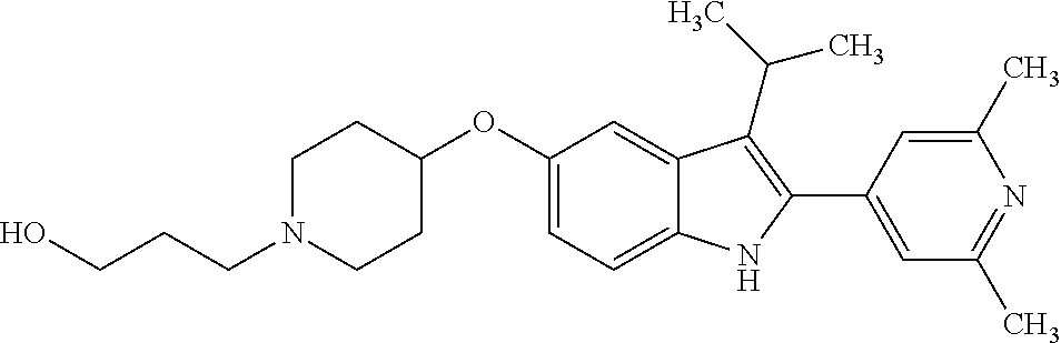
C1N(CCCO)CCC(OC2=CC=C3C(=C2)C(C(C)C)=C(C2=CC(C)=NC(C)=C2)N3)C1
